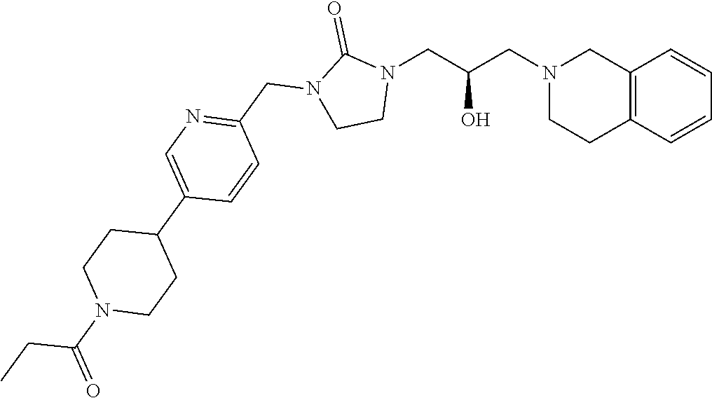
C12=C(C=CC=C1)CCN(CC(CN1C(=O)N(CC3=NC=C(C4CCN(C(=O)CC)CC4)C=C3)CC1)O)C2
